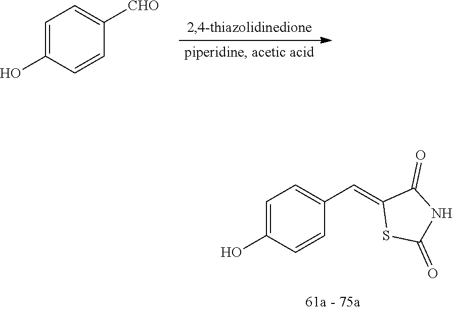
C1=C(O)C=CC([CHO])=C1.C1=C(O)C=CC(C=C2SC(=O)NC2=O)=C1
